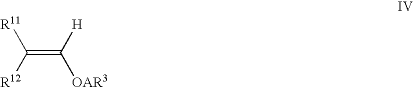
[R11]C([R12])=C([H])[OAR3]
